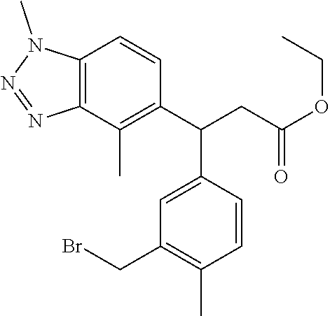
C1=C(C(CC(OCC)=O)C2=C(C)C3=C(C=C2)N(C)N=N3)C=CC(C)=C1CBr
